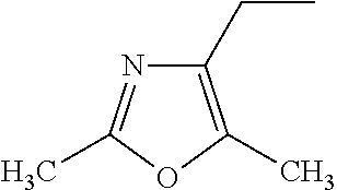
C1(CC)=C(C)OC(C)=N1
